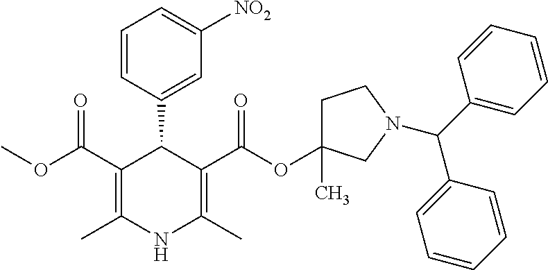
C1=CC(C2C(C(OC)=O)=C(C)NC(C)=C2C(OC2(C)CCN(C(C3=CC=CC=C3)C3=CC=CC=C3)C2)=O)=CC([NO2])=C1
